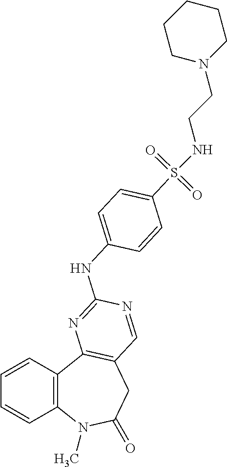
C1=CC2=C(C=C1)N(C)C(=O)CC1=C2N=C(NC2=CC=C(S(=O)(=O)NCCN3CCCCC3)C=C2)N=C1
